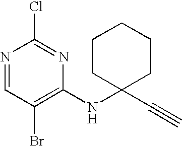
N1=CC(Br)=C(NC2(C#C)CCCCC2)N=C1Cl
